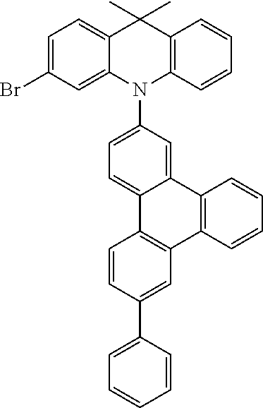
C1=C(Br)C=C2C(=C1)C(C)(C)C1=C(N2C2=CC=C3C(=C2)C2=C(C4=C3C=CC(C3=CC=CC=C3)=C4)C=CC=C2)C=CC=C1
